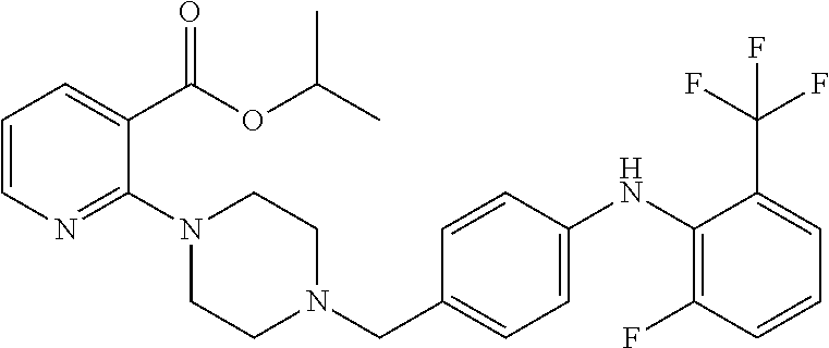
C1=C(C(OC(C)C)=O)C(N2CCN(CC3=CC=C(NC4=C(F)C=CC=C4C(F)(F)F)C=C3)CC2)=NC=C1
